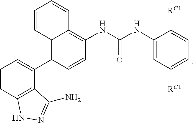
C12=C(C3=CC=CC4=C3C(N)=NN4)C=CC(NC(NC3=CC([RC1])=CC=C3[RC1])=O)=C1C=CC=C2
